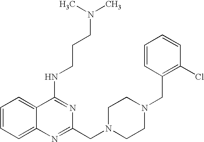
C1=CC=C2C(=C1)C(NCCCN(C)C)=NC(CN1CCN(CC3=C(Cl)C=CC=C3)CC1)=N2
